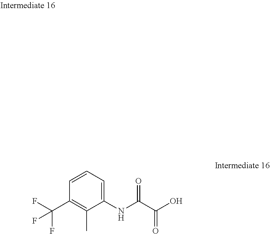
C1=CC=C(NC(C(O)=O)=O)C(C)=C1C(F)(F)F
